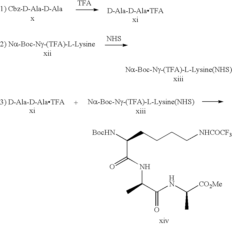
[NHS].C(CCCC[NHCOCF3])([BocHN])C(NC(C(NC([CO2Me])C)=O)C)=O
